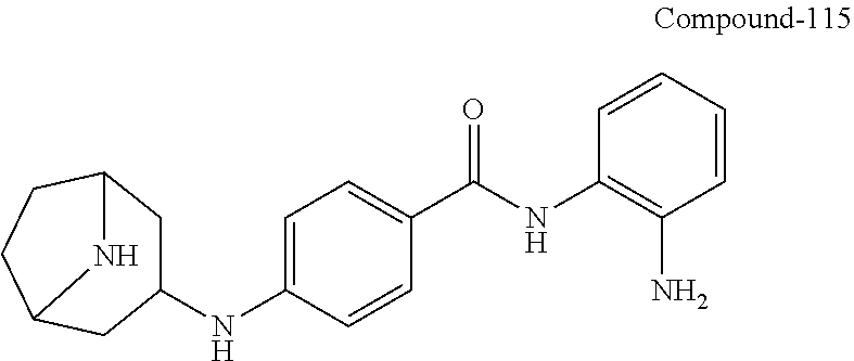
C1CC2CC(NC3=CC=C(C(=O)NC4=C(N)C=CC=C4)C=C3)CC1N2
